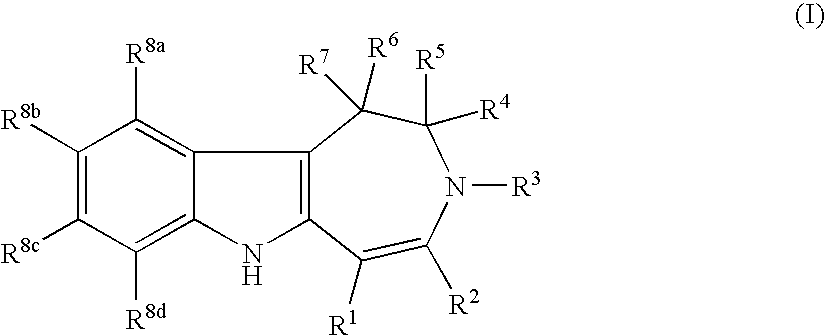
C1([R8b])=C([R8c])C([R8d])=C2C(=C1[R8a])C1=C(N2)C([R1])=C([R2])N([R3])C([R5])([R4])C1([R7])[R6]
